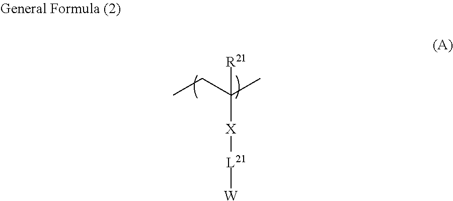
CCC(C)([X][L21][W])[R21]
